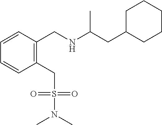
C1C(CC(NCC2=C(CS(N(C)C)(=O)=O)C=CC=C2)C)CCCC1
